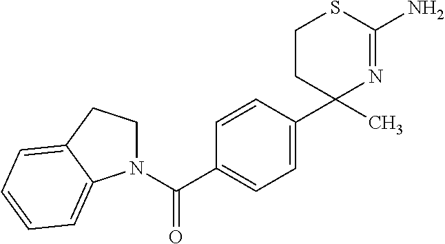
C1=C(C2(C)N=C(N)SCC2)C=CC(C(N2CCC3=CC=CC=C23)=O)=C1
